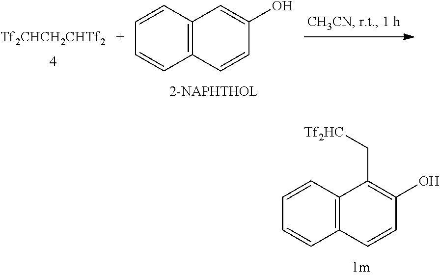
[Tf2CHCH2CHTf2].C12=C(C=CC=C1)C=C(O)C=C2.C12=C(C=CC=C1)C(C[Tf2HC])=C(O)C=C2
